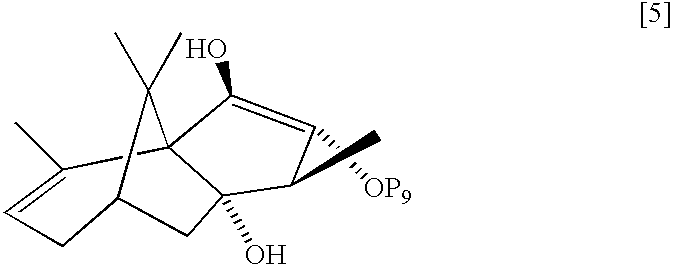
C1C=C(C)C23C(O)(CC1C2(C)C)C(C)C([OP9])=C3O
